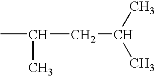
CC(CC(C)C)C
